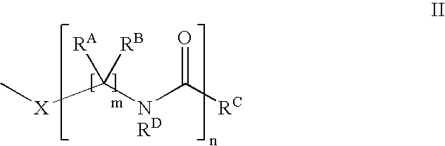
C[X]C([RA])([RB])[NRD]C([RC])=O
